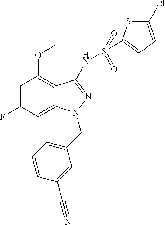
C1=C(F)C=C2C(=C1OC)C(NS(C1=CC=C(Cl)S1)(=O)=O)=NN2CC1=CC=CC(C#N)=C1
